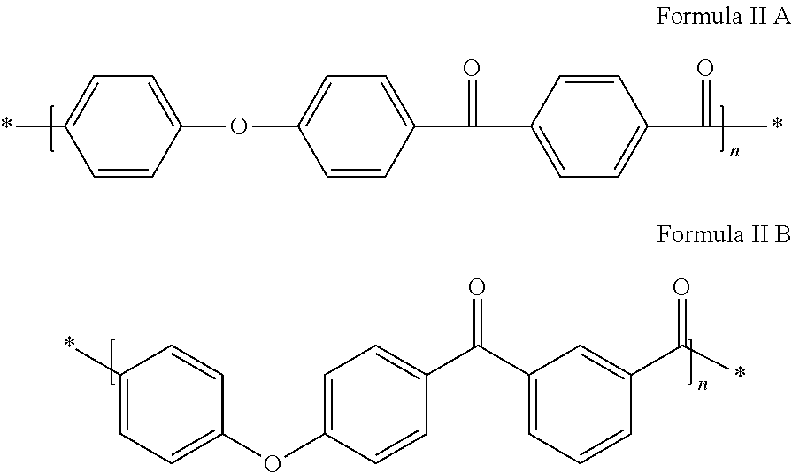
C1=CC(C(=O)C2=CC=C(C(=O)*)C=C2)=CC=C1OC1=CC=C(*)C=C1.C1(*)=CC=C(OC2=CC=C(C(C3=CC=CC(C(*)=O)=C3)=O)C=C2)C=C1
